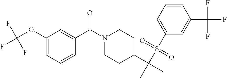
N1(C(C2=CC(OC(F)(F)F)=CC=C2)=O)CCC(C(C)(S(C2=CC=CC(C(F)(F)F)=C2)(=O)=O)C)CC1
